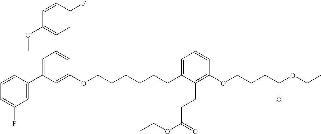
C1(C2=CC(OCCCCCCC3=CC=CC(OCCCC(OCC)=O)=C3CCC(OCC)=O)=CC(C3=CC(F)=CC=C3)=C2)=C(OC)C=CC(F)=C1
